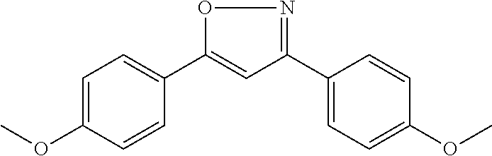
C1=C(OC)C=CC(C2=CC(C3=CC=C(OC)C=C3)=NO2)=C1
